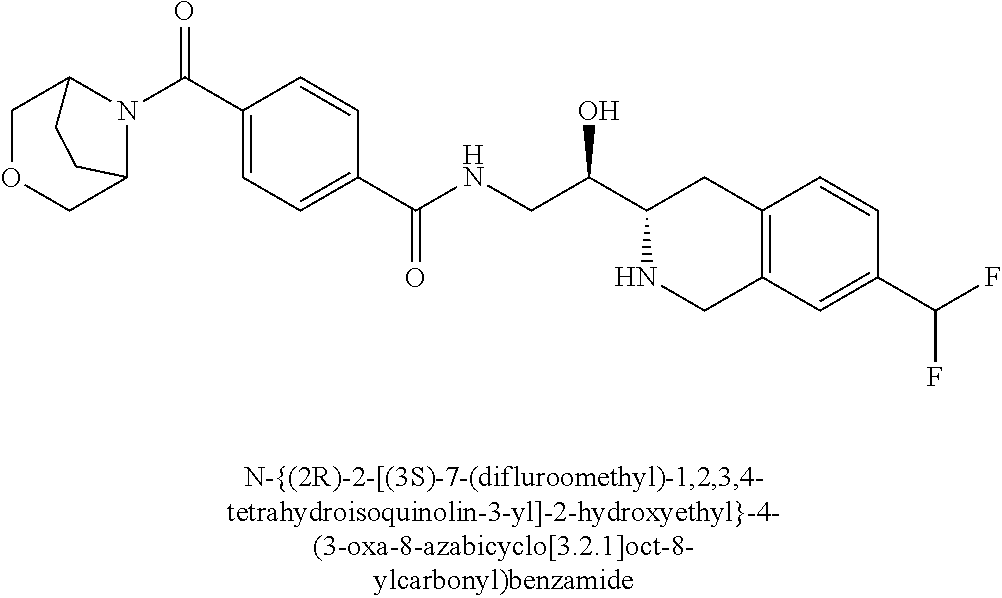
C(C1=CC=C(C(NCC(C2NCC3=C(C2)C=CC(C(F)F)=C3)O)=O)C=C1)(N1C2COCC1CC2)=O
